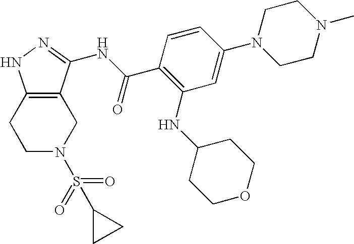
C1C2=C(CCN1S(C1CC1)(=O)=O)NN=C2NC(C1=C(NC2CCOCC2)C=C(N2CCN(C)CC2)C=C1)=O
